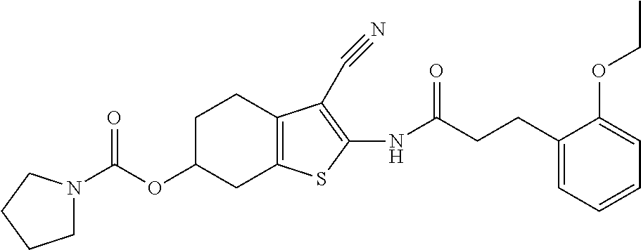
C(OC1CC2=C(CC1)C(C#N)=C(NC(CCC1=CC=CC=C1OCC)=O)S2)(=O)N1CCCC1
